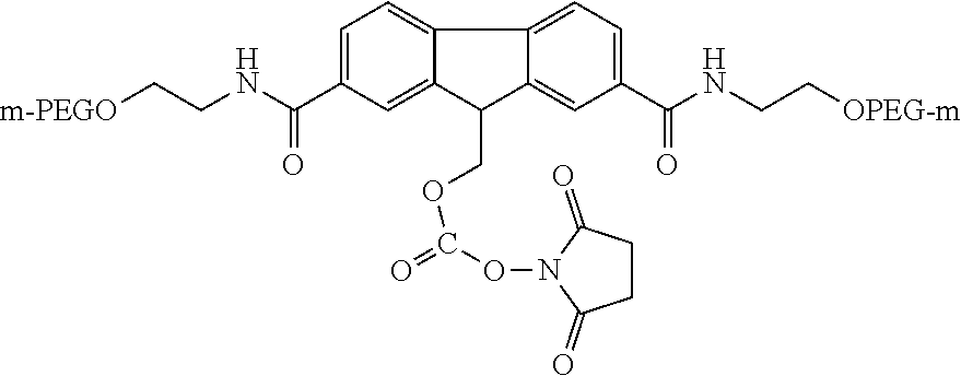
C1=C(C(=O)NCC[m-PEGO])C=C2C(=C1)C1=CC=C(C(=O)NCC[OPEG-m])C=C1C2COC(ON1C(=O)CCC1=O)=O
